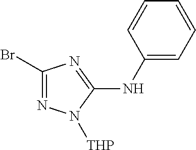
C1(Br)=NN([THP])C(NC2=CC=CC=C2)=N1
